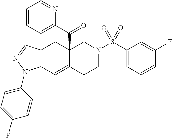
C12(C(C3=CC=CC=N3)=O)C(=CC3=C(C1)C=NN3C1=CC=C(F)C=C1)CCN(S(C1=CC=CC(F)=C1)(=O)=O)C2
